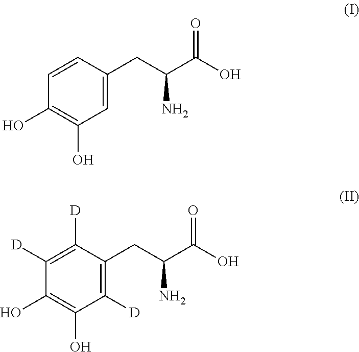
C1=CC(CC(C(O)=O)N)=CC(O)=C1O.C1([D])=C([D])C(CC(C(O)=O)N)=C([D])C(O)=C1O
